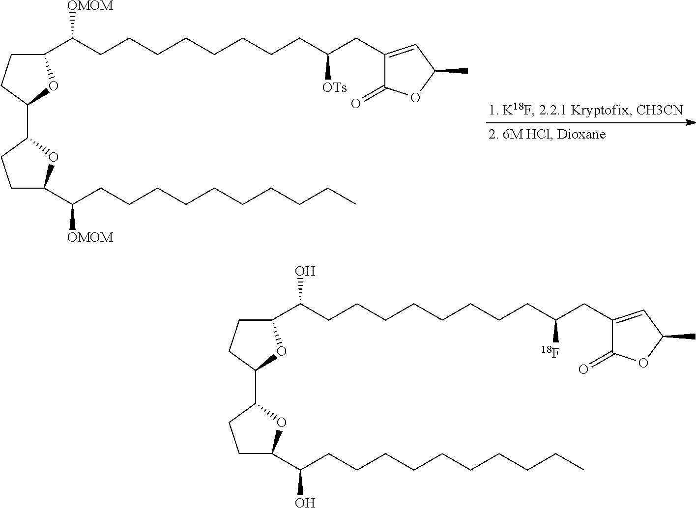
C1(C(CCCCCCCCC(CC2=CC(C)OC2=O)[OTs])[OMOM])CCC(C2CCC(C(CCCCCCCCCC)[OMOM])O2)O1.C1(C(CCCCCCCCC(CC2=CC(C)OC2=O)[18F])O)CCC(C2CCC(C(CCCCCCCCCC)O)O2)O1
